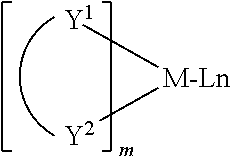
[M-Ln]([Y1])[Y2]
